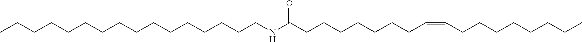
CCCCCCCCC=CCCCCCCCC(NCCCCCCCCCCCCCCCC)=O
